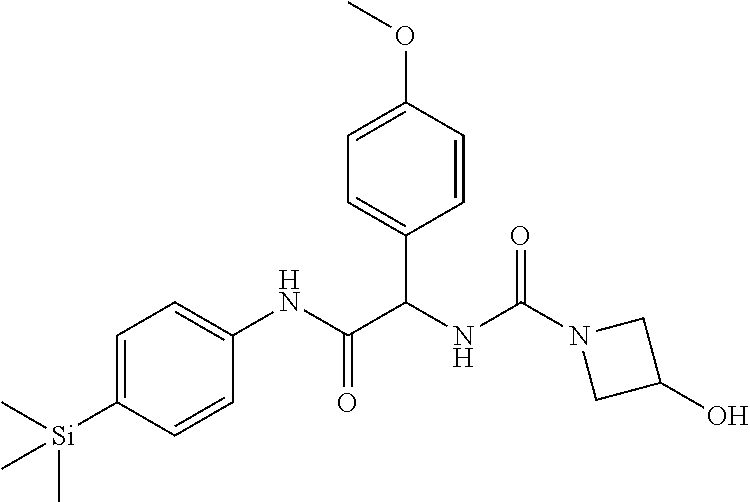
N1(C(NC(C(NC2=CC=C([Si](C)(C)C)C=C2)=O)C2=CC=C(OC)C=C2)=O)CC(O)C1
